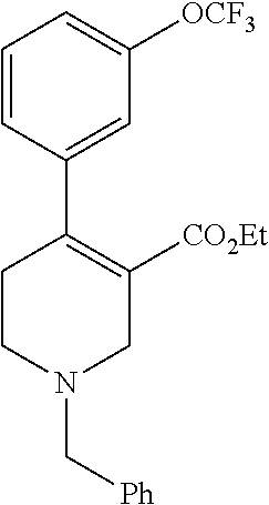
C1=CC(C2=C([CO2Et])CN(C[Ph])CC2)=CC([OCF3])=C1
